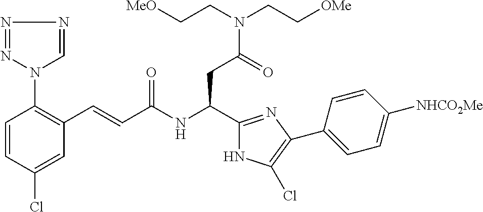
C1=CC(Cl)=CC(C=CC(NC(C2=NC(C3=CC=C([NHCO2Me])C=C3)=C(Cl)N2)CC(N(CC[OMe])CC[MeO])=O)=O)=C1N1N=NN=C1
